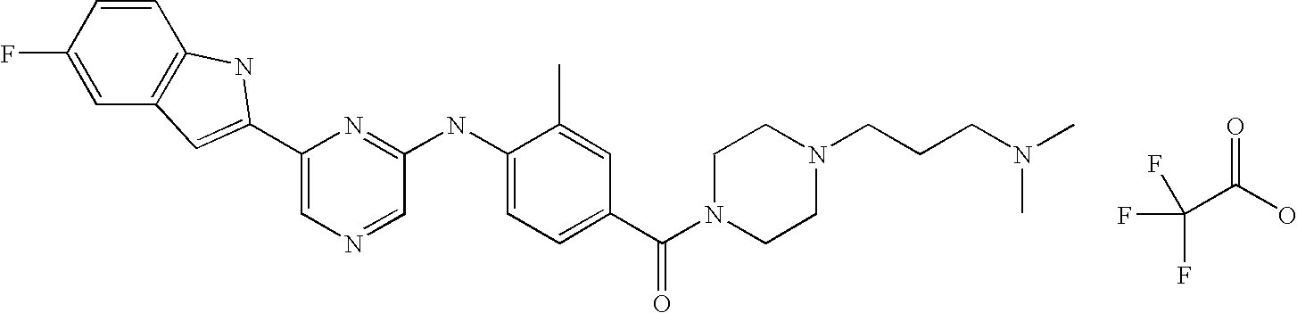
C1=CC(F)=CC2=C1NC(C1=CN=CC(NC3=CC=C(C(=O)N4CCN(CCCN(C)C)CC4)C=C3C)=N1)=C2.C(C(O)=O)(F)(F)F
